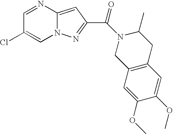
N12C(=CC(C(N3CC4=C(CC3C)C=C(OC)C(OC)=C4)=O)=N1)N=CC(Cl)=C2
